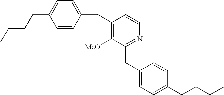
C1=CC(CC2=C([MeO])C(CC3=CC=C(CCCC)C=C3)=NC=C2)=CC=C1CCCC
